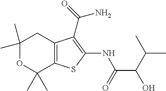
C1(C)(C)OC(C)(C)C2=C(C1)C(C(=O)N)=C(NC(C(C(C)C)O)=O)S2
